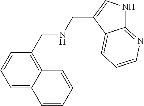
C1=C2C(=C(CNCC3=CNC4=NC=CC=C43)C=C1)C=CC=C2
